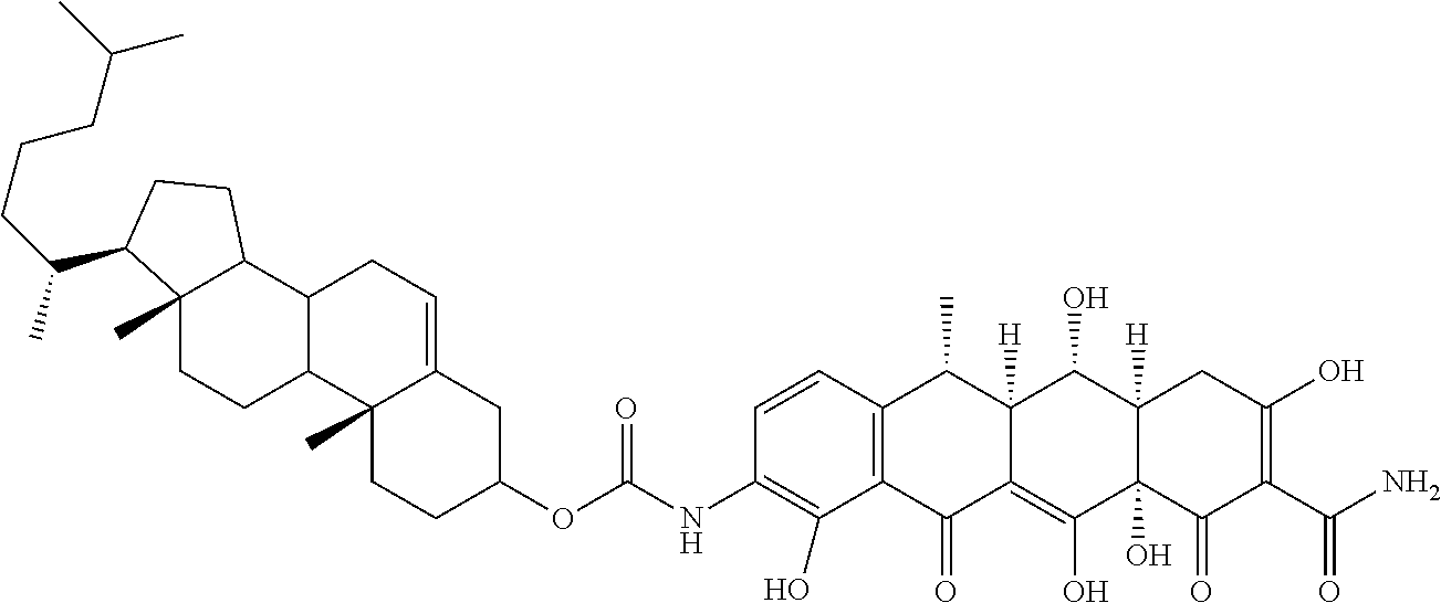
C1=CC2=C(C(O)=C1NC(OC1CC3=CCC4C(C3(C)CC1)CCC1(C)C4CCC1C(CCCC(C)C)C)=O)C(=O)C1=C(O)C3(O)C([H])(C(O)C1([H])C2C)CC(O)=C(C(N)=O)C3=O
